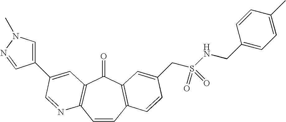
C1=CC2=C(C(=O)C3=C1N=CC(C1=CN(C)N=C1)=C3)C=C(CS(NCC1=CC=C(C)C=C1)(=O)=O)C=C2
